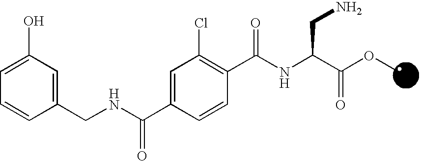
C1(Cl)=C(C(NC(C(OC)=O)CN)=O)C=CC(C(NCC2=CC(O)=CC=C2)=O)=C1
